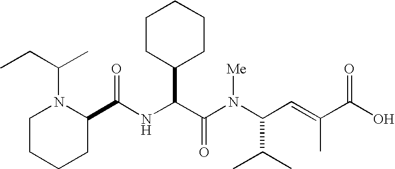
N(C(C(N(C(C(C)C)C=C(C)C(O)=O)[Me])=O)C1CCCCC1)C(C1N(C(C)CC)CCCC1)=O
